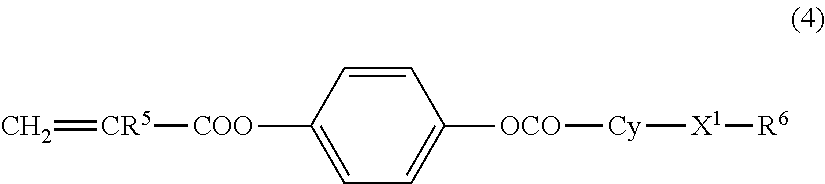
C1=CC([COO][CR5]=C)=CC=C1[OCO][Cy][X1][R6]
